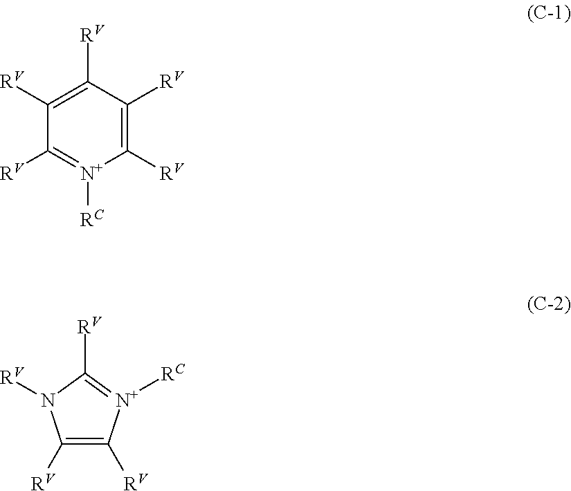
C1([RV])=C([RV])C([RV])=C([RV])[N+]([RC])=C1[RV].C1([RV])=C([RV])[N+]([RC])=C([RV])N1[RV]
